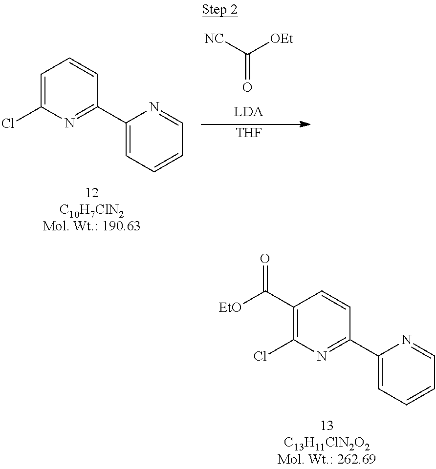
C1(C([EtO])=O)=C(Cl)N=C(C2=CC=CC=N2)C=C1.C1=C(Cl)N=C(C2=CC=CC=N2)C=C1.C(=O)([NC])[OEt].[THF]
